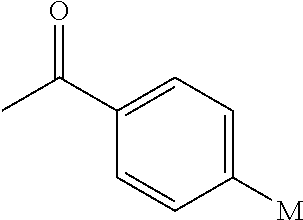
C1(C(=O)C)=CC=C([M])C=C1
